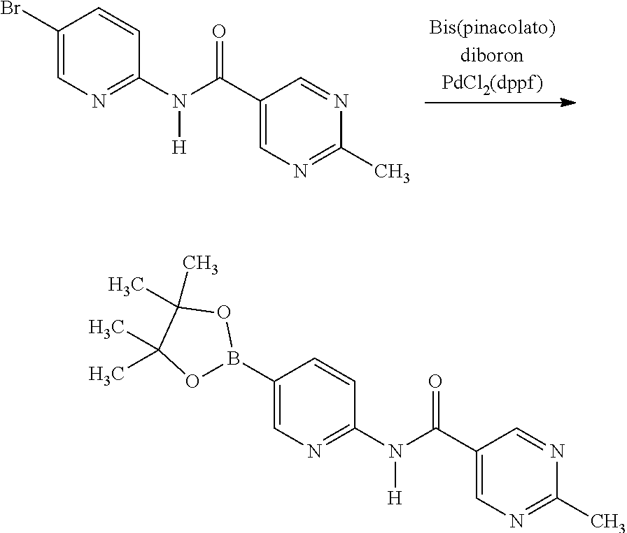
C1(Br)=CN=C(N([H])C(C2=CN=C(C)N=C2)=O)C=C1.C1(B2OC(C)(C)C(C)(C)O2)=CN=C(N([H])C(C2=CN=C(C)N=C2)=O)C=C1
